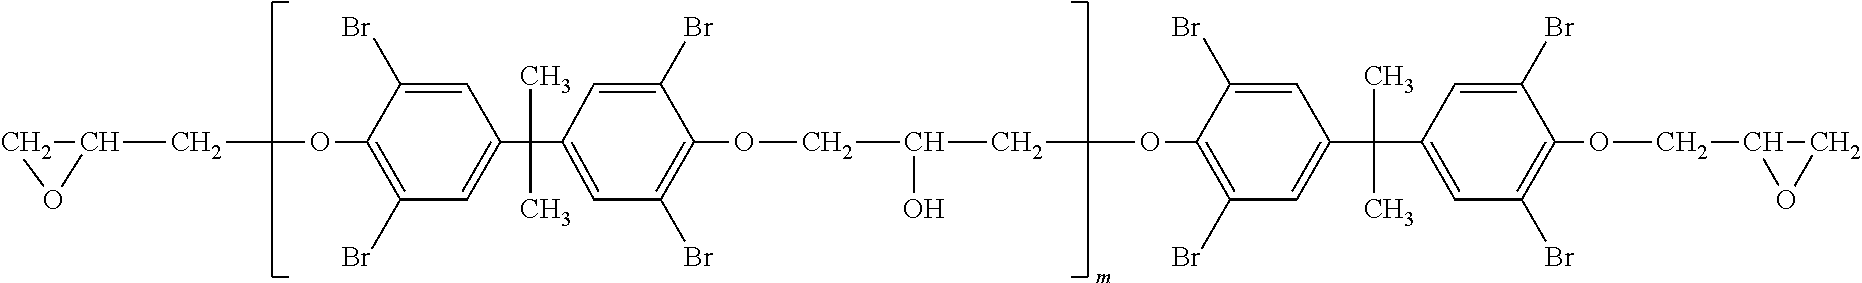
C1(COC2=C(Br)C=C(C(C)(C)C3=CC(Br)=C(OCC(O)COC4=C(Br)C=C(C(C)(C)C5=CC(Br)=C(OCC6OC6)C(Br)=C5)C=C4Br)C(Br)=C3)C=C2Br)CO1
